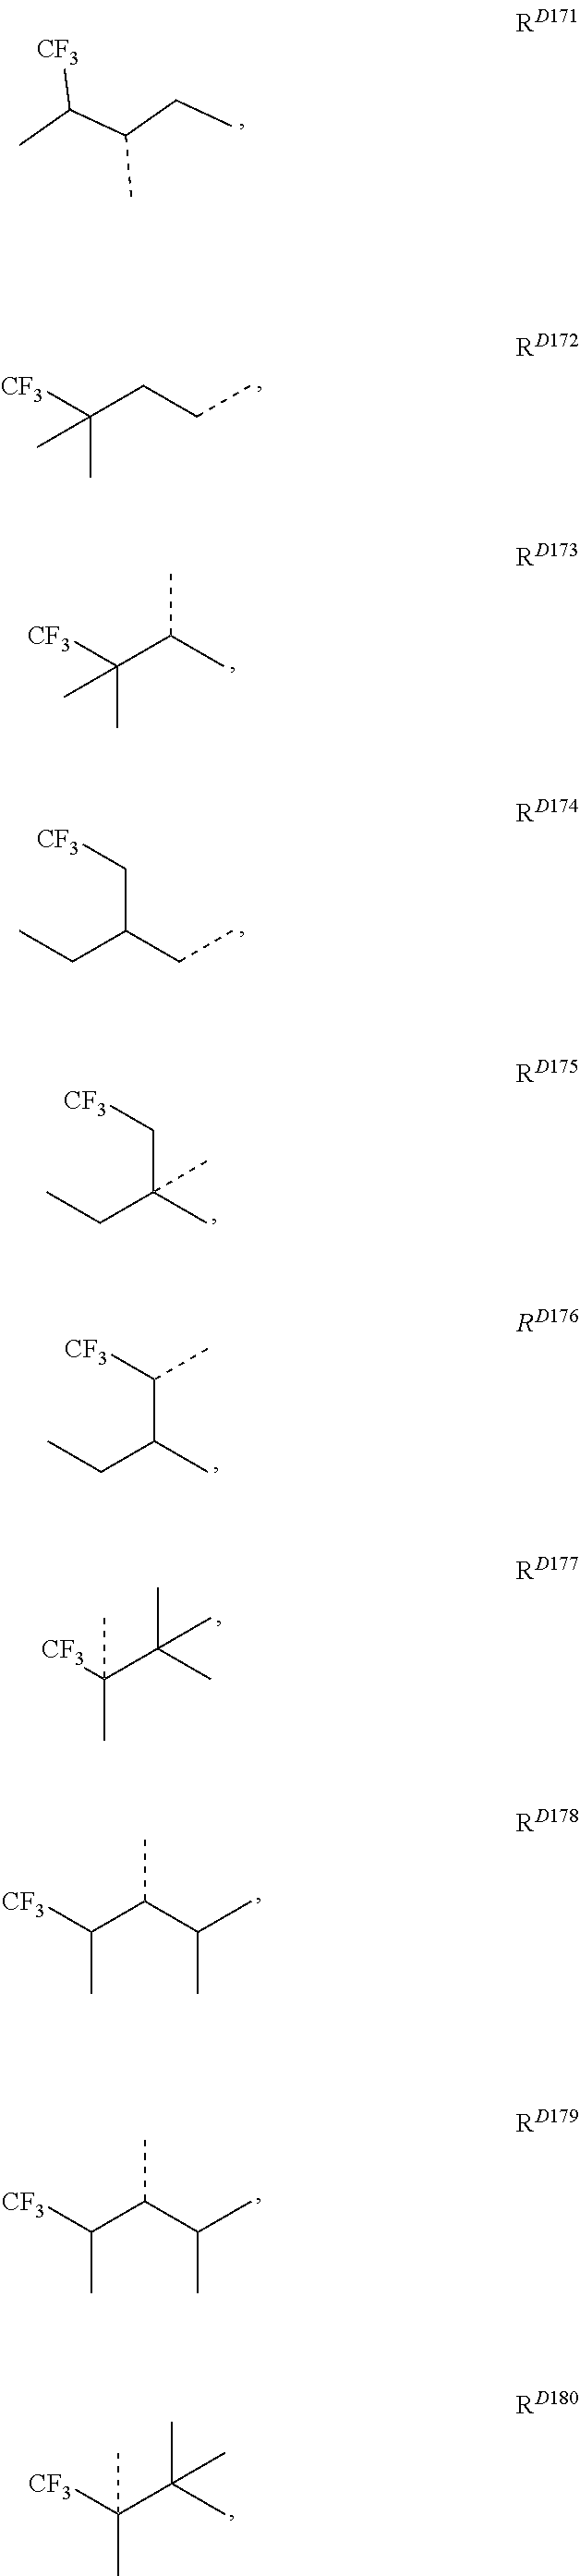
C(C(CC)C)(C)[CF3].C(CC)C([CF3])(C)C.C(C)(C([CF3])(C)C)C.C(CC)(CC)C[CF3].C(C)(CC)(C[CF3])C.C(C)(CC)C([CF3])C.[CF3]C(C(C)(C)C)(C)C.[CF3]C(C(C(C)C)C)C.[CF3]C(C(C)(C)C)(C)C.[CF3]C(C(C(C)C)C)C
